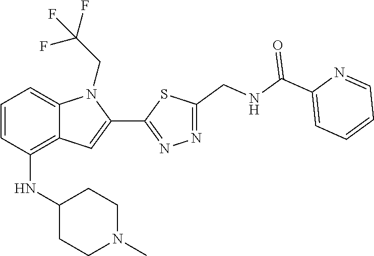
N1=C(C2=CC3=C(NC4CCN(C)CC4)C=CC=C3N2CC(F)(F)F)SC(CNC(C2=CC=CC=N2)=O)=N1
